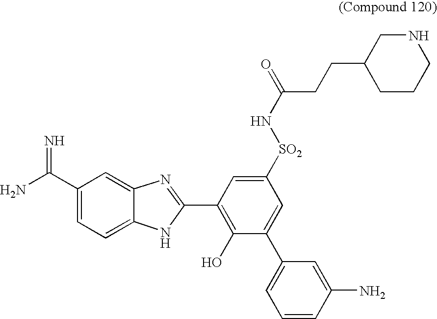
C1(C(N)=N)=CC=C2C(=C1)N=C(C1=C(O)C(C3=CC=CC(N)=C3)=CC([SO2]NC(CCC3CCCNC3)=O)=C1)N2
